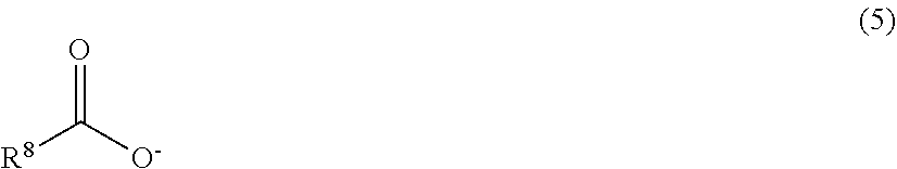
[R8]C([O-])=O
